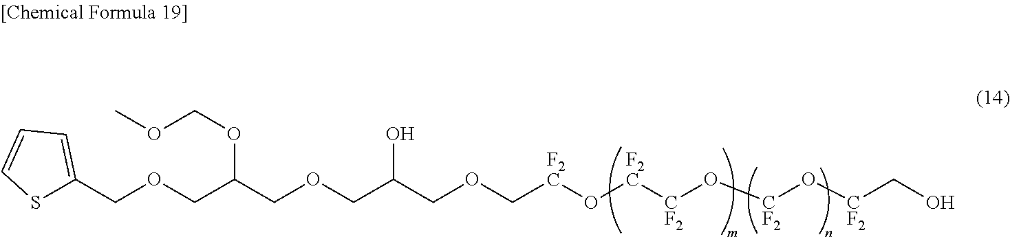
S1C(COCC(COCC(COC[F2C]O[F2C][CF2]O[CF2]O[CF2]CO)O)OCOC)=CC=C1
